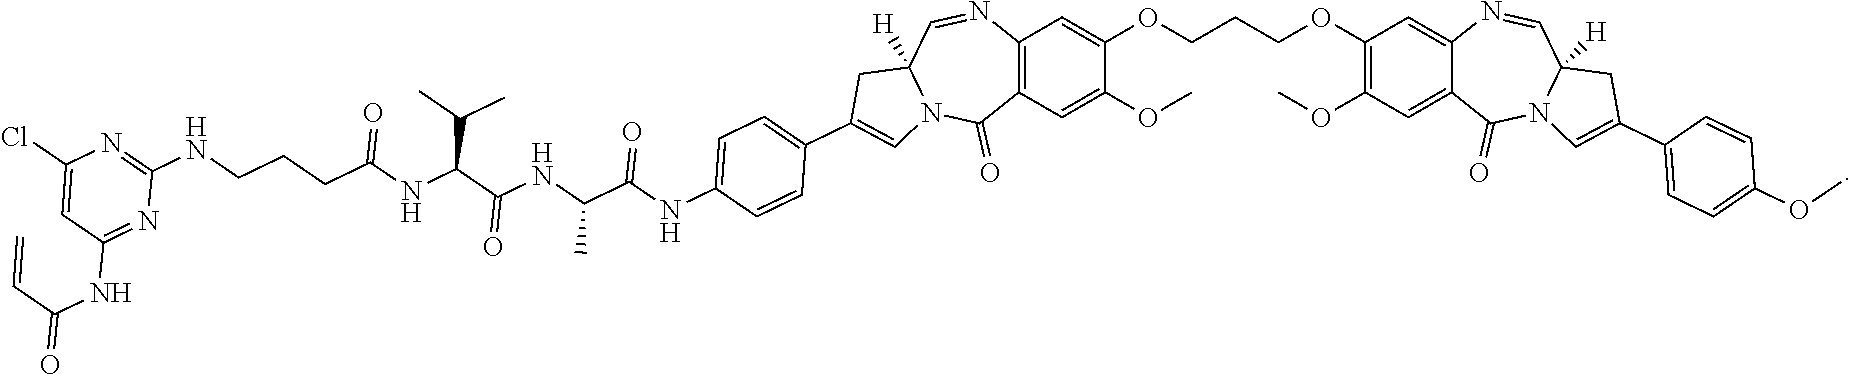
C12=C(C=C(OC)C(OCCCOC3=C(OC)C=C4C(=C3)N=CC3([H])N(C4=O)C=C(C4=CC=C(OC)C=C4)C3)=C1)C(=O)N1C([H])(C=N2)CC(C2=CC=C(NC(C(NC(C(NC(CCCNC3=NC(Cl)=CC(NC(C=C)=O)=N3)=O)C(C)C)=O)C)=O)C=C2)=C1
